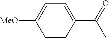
C1(C(C)=O)=CC=C([MeO])C=C1
